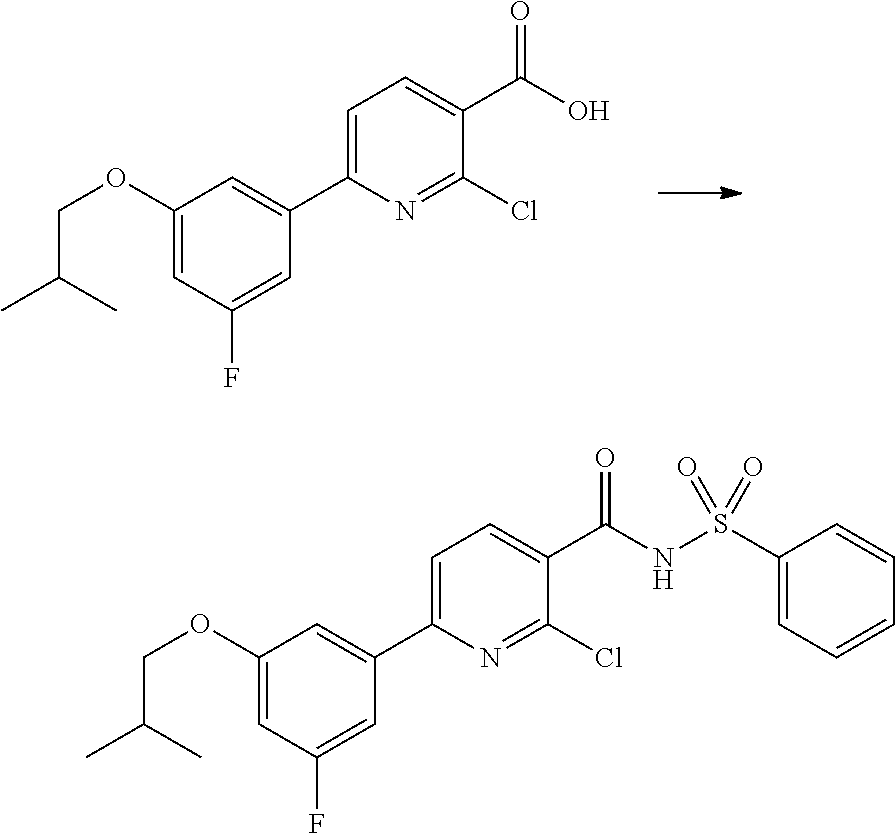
C1(OCC(C)C)=CC(F)=CC(C2=CC=C(C(O)=O)C(Cl)=N2)=C1.C1(OCC(C)C)=CC(F)=CC(C2=CC=C(C(NS(C3=CC=CC=C3)(=O)=O)=O)C(Cl)=N2)=C1
